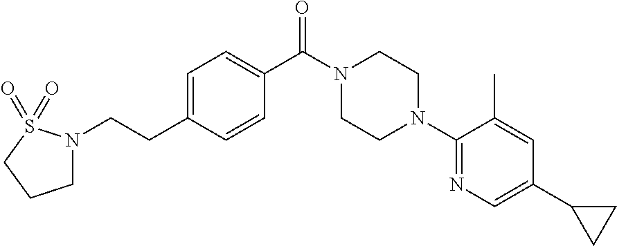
C(C1=CC=C(C(N2CCN(C3=NC=C(C4CC4)C=C3C)CC2)=O)C=C1)CN1CCCS1(=O)=O
